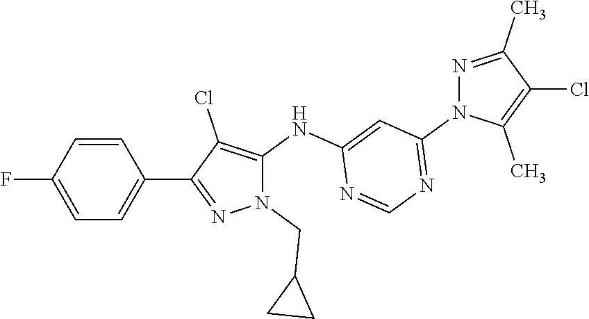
C1=CC(F)=CC=C1C1=NN(CC2CC2)C(NC2=CC(N3C(C)=C(Cl)C(C)=N3)=NC=N2)=C1Cl
